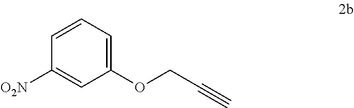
C1([O2N])=CC(OCC#C)=CC=C1
